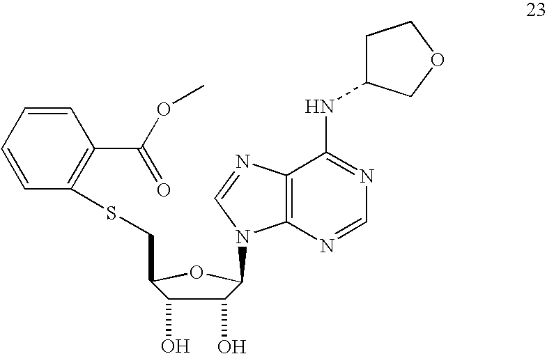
C1(O)C(O)C(CSC2=C(C(OC)=O)C=CC=C2)OC1N1C2=C(N=C1)C(NC1CCOC1)=NC=N2
